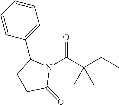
N1(C(C(CC)(C)C)=O)C(C2=CC=CC=C2)CCC1=O
